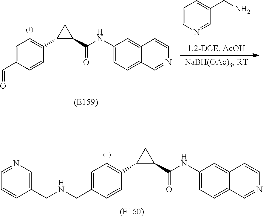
C1=C(CNCC2=CN=CC=C2)C=CC(C2C(C(=O)NC3=CC=C4C(=C3)C=CN=C4)C2)=C1.C1=CN=CC(CN)=C1.C1=C(C=O)C=CC(C2C(C(=O)NC3=CC=C4C(=C3)C=CN=C4)C2)=C1
